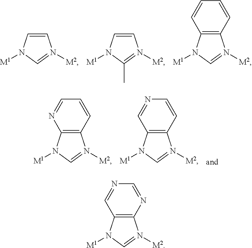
C1=CN([M1])C=N1[M2].C1=CN([M1])C(C)=N1[M2].C12=C(N([M1])C=N1[M2])C=CC=C2.C12=C(N([M1])C=N1[M2])N=CC=C2.C12=C(N([M1])C=N1[M2])C=NC=C2.C12=C(N([M1])C=N1[M2])C=NC=N2
